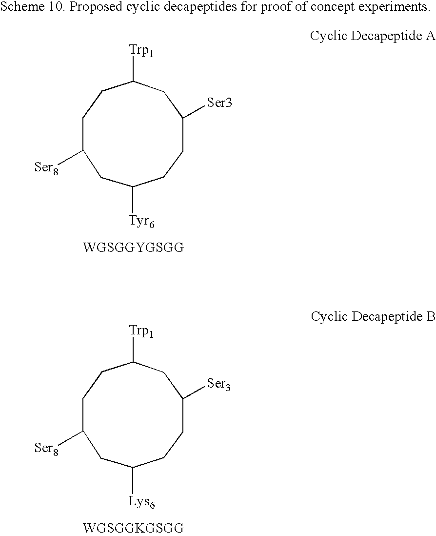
C1C([Tyr6])CC([Ser8])CCC([Trp1])CC([Ser3])C1.C1C([Lys6])CC([Ser8])CCC([Trp1])CC([Ser3])C1
